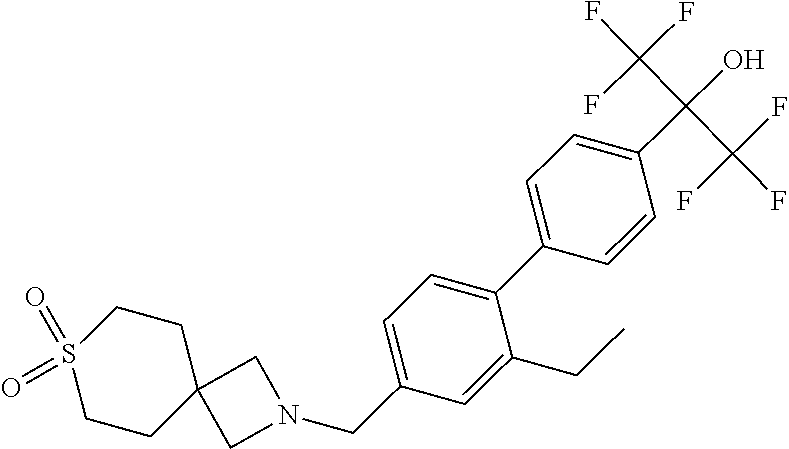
C1=CC(C(O)(C(F)(F)F)C(F)(F)F)=CC=C1C1=CC=C(CN2CC3(C2)CCS(=O)(=O)CC3)C=C1CC
